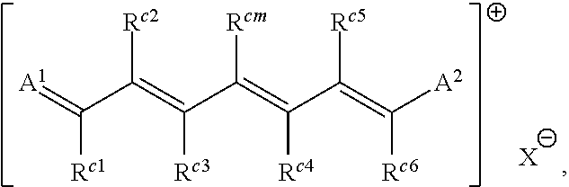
[A1]=C(C(=C(C(=C(C(=C([A2])[Rc6])[Rc5])[Rc4])[Rcm])[Rc3])[Rc2])[Rc1].[X]
